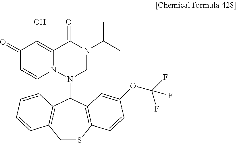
C1SC2=C(C(N3CN(C(C)C)C(=O)C4=C(O)C(=O)C=CN34)C3=C1C=CC=C3)C=C(OC(F)(F)F)C=C2
